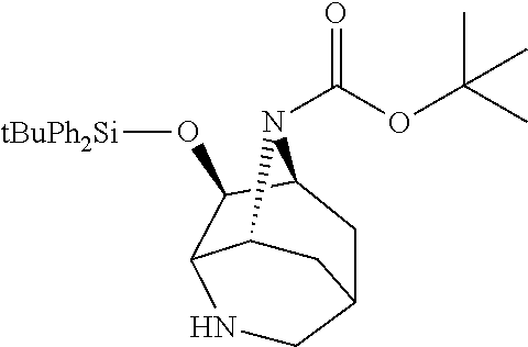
N1CC2CC3C(O[tBuPh2Si])C1C(C2)N3C(OC(C)(C)C)=O
